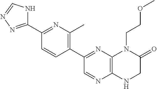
C1(C2=NN=CN2)=NC(C)=C(C2=NC3=C(N=C2)NCC(=O)N3CCOC)C=C1
